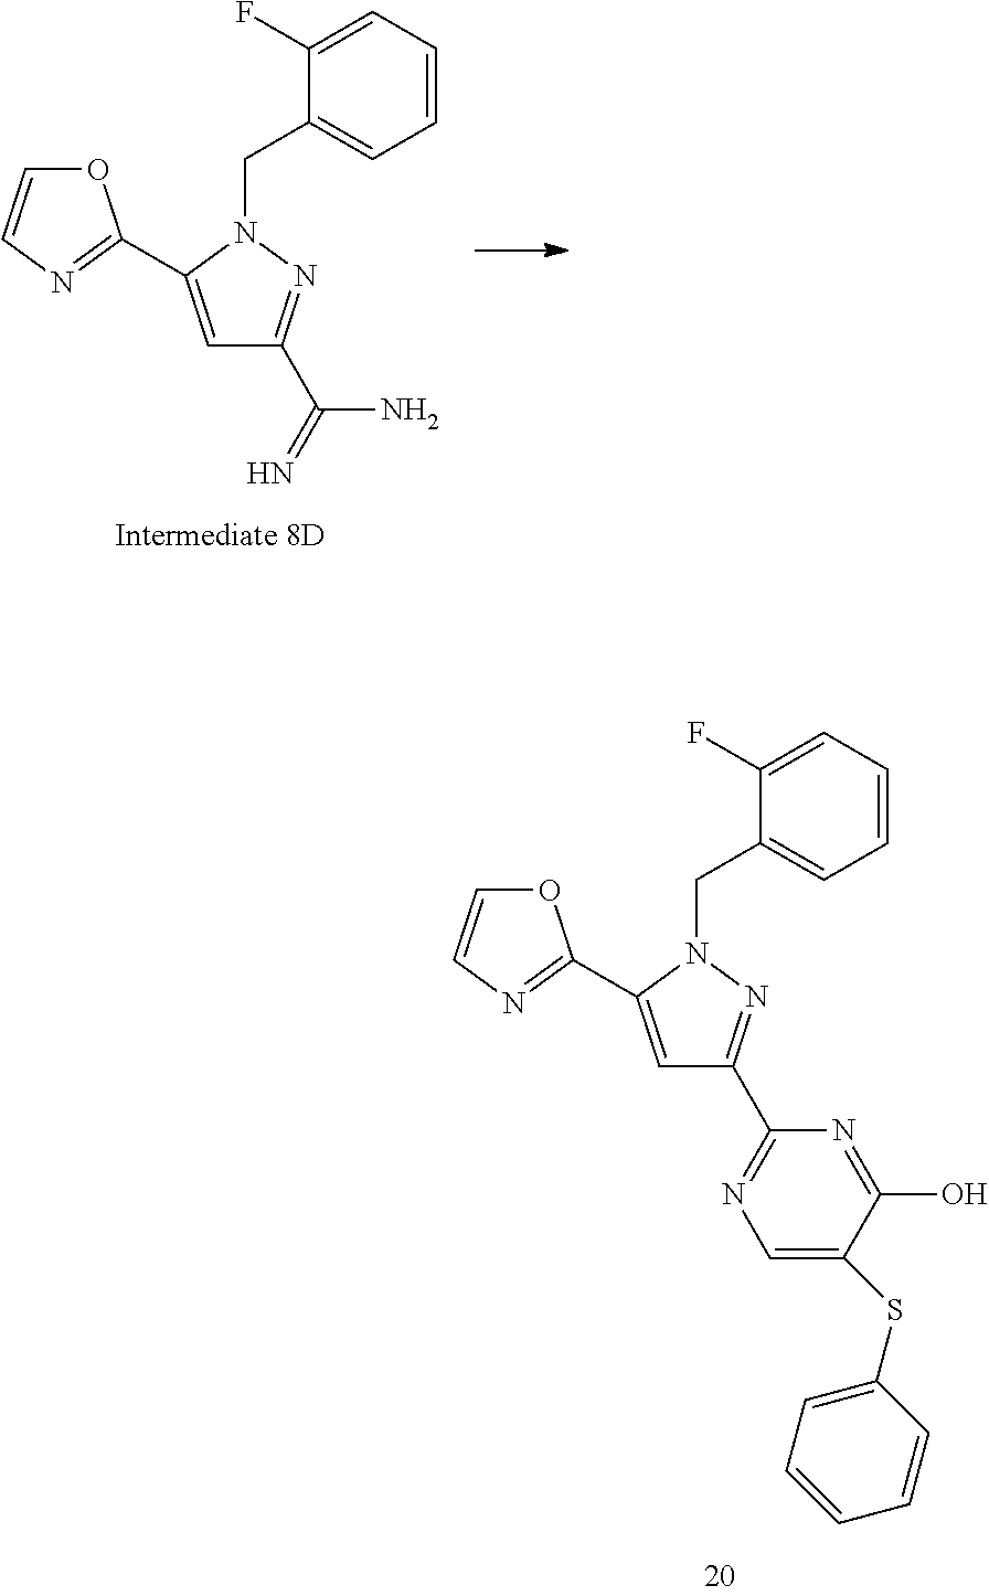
C1=C(C2=NC=CO2)N(CC2=CC=CC=C2F)N=C1C(=N)N.C1=C(C2=NC=CO2)N(CC2=CC=CC=C2F)N=C1C1=NC=C(SC2=CC=CC=C2)C(O)=N1
